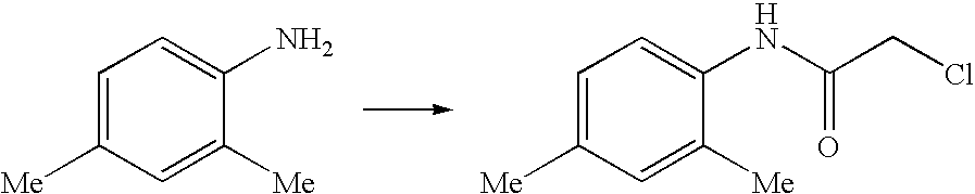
C1=C([Me])C=C([Me])C(N)=C1.C1=C([Me])C=C([Me])C(NC(CCl)=O)=C1
